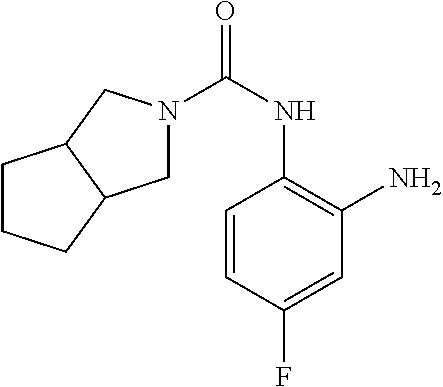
C1=CC(F)=CC(N)=C1NC(=O)N1CC2C(C1)CCC2
